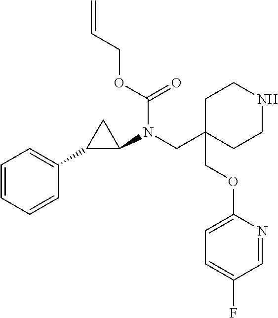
C1=CC=CC(C2C(N(C(=O)OCC=C)CC3(COC4=CC=C(F)C=N4)CCNCC3)C2)=C1
